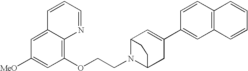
C1([MeO])=CC(OCCN2C3CC(C4=CC5=C(C=C4)C=CC=C5)=CC2CC3)=C2C(=C1)C=CC=N2
